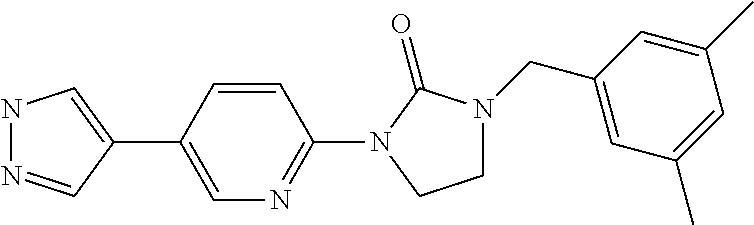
N1N=CC(C2=CN=C(N3C(=O)N(CC4=CC(C)=CC(C)=C4)CC3)C=C2)=C1
